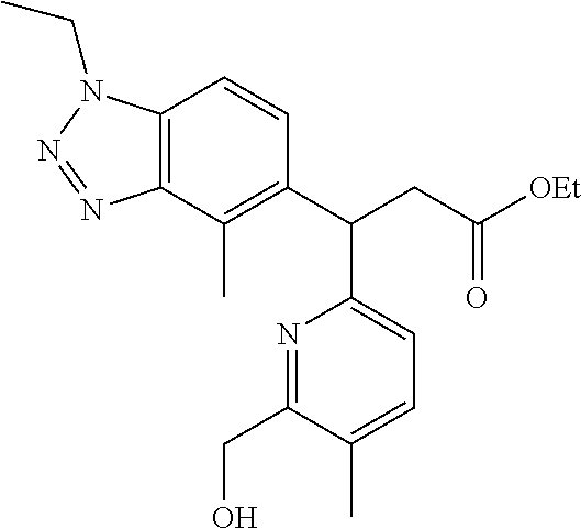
C12=C(C(C)=C(C(CC([OEt])=O)C3=CC=C(C)C(CO)=N3)C=C1)N=NN2CC
